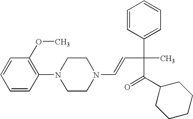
C1(OC)=C(N2CCN(C=CC(C3=CC=CC=C3)(C)C(C3CCCCC3)=O)CC2)C=CC=C1
